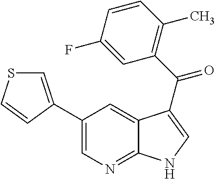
C1(C2=CSC=C2)=CN=C2C(=C1)C(C(=O)C1=C(C)C=CC(F)=C1)=CN2
